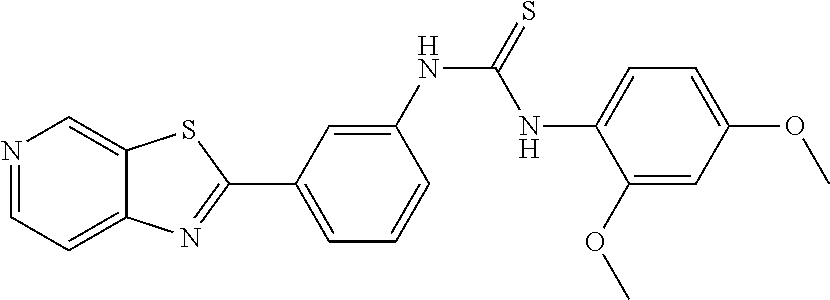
C1=C(NC(=S)NC2=CC=C(OC)C=C2OC)C=CC=C1C1=NC2=CC=NC=C2S1
